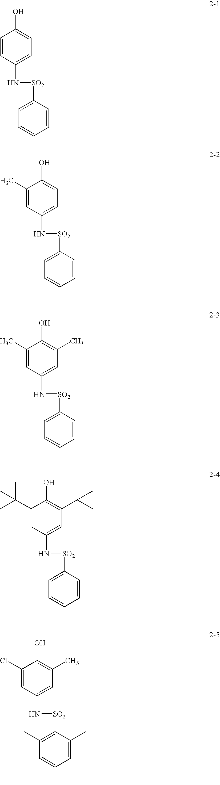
C1=CC(N[SO2]C2=CC=CC=C2)=CC=C1O.C1(C)=CC(N[SO2]C2=CC=CC=C2)=CC=C1O.C1(C)=CC(N[SO2]C2=CC=CC=C2)=CC(C)=C1O.C1(C(C)(C)C)=CC(N[SO2]C2=CC=CC=C2)=CC(C(C)(C)C)=C1O.C1(Cl)=CC(N[SO2]C2=C(C)C=C(C)C=C2C)=CC(C)=C1O
